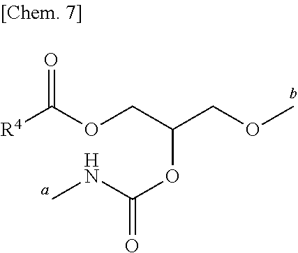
O=C(OCC(COC)OC(NC)=O)[R4]
